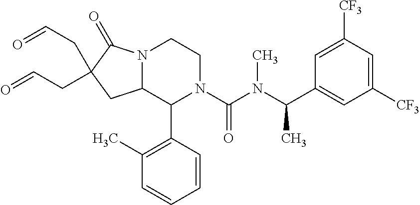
C1=C([CF3])C=C([CF3])C=C1C(N(C(N1C(C2=C(C)C=CC=C2)C2N(CC1)C(=O)C(CC=O)(CC=O)C2)=O)C)C
